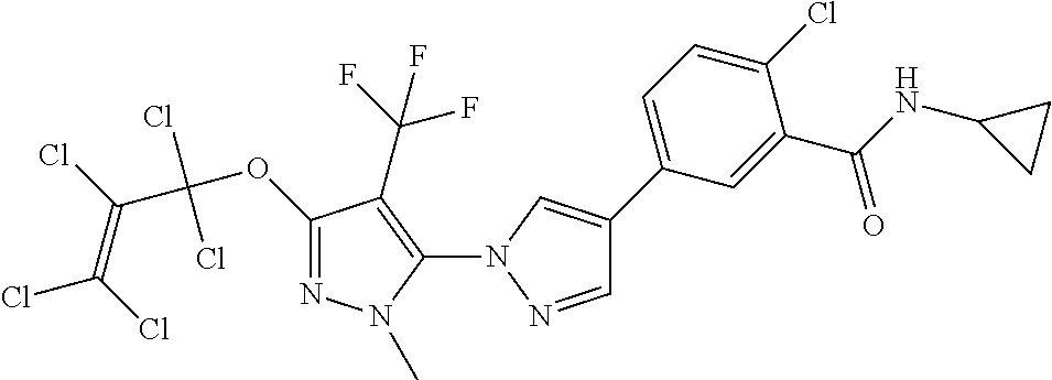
C1(OC(C(Cl)=C(Cl)Cl)(Cl)Cl)=NN(C)C(N2N=CC(C3=CC=C(Cl)C(C(NC4CC4)=O)=C3)=C2)=C1C(F)(F)F
